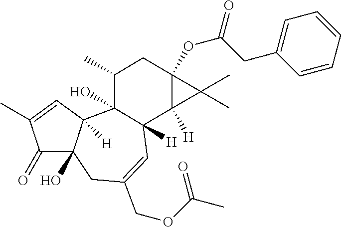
C1(=O)C2(O)C([H])(C=C1C)C1(O)C([H])(C=C(COC(=O)C)C2)C2([H])C(OC(CC3=CC=CC=C3)=O)(CC1C)C2(C)C
